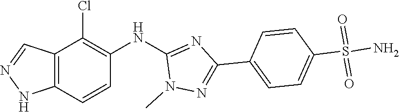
N1(C)N=C(C2=CC=C(S(N)(=O)=O)C=C2)N=C1NC1=C(Cl)C2=C(NN=C2)C=C1
